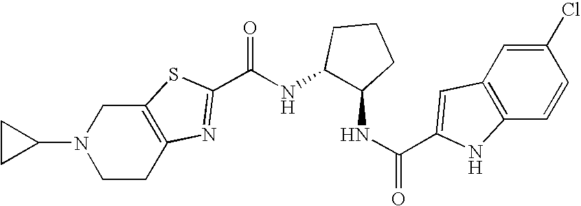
N1(C2CC2)CCC2=C(C1)SC(C(NC1C(NC(=O)C3=CC4=C(C=CC(Cl)=C4)N3)CCC1)=O)=N2
